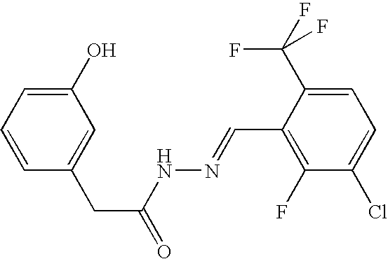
C1(O)=CC=CC(CC(=O)NN=CC2=C(F)C(Cl)=CC=C2C(F)(F)F)=C1
